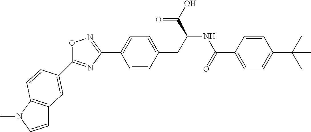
C1=C(C2=NOC(C3=CC4=C(N(C)C=C4)C=C3)=N2)C=CC(CC(NC(C2=CC=C(C(C)(C)C)C=C2)=O)C(O)=O)=C1
